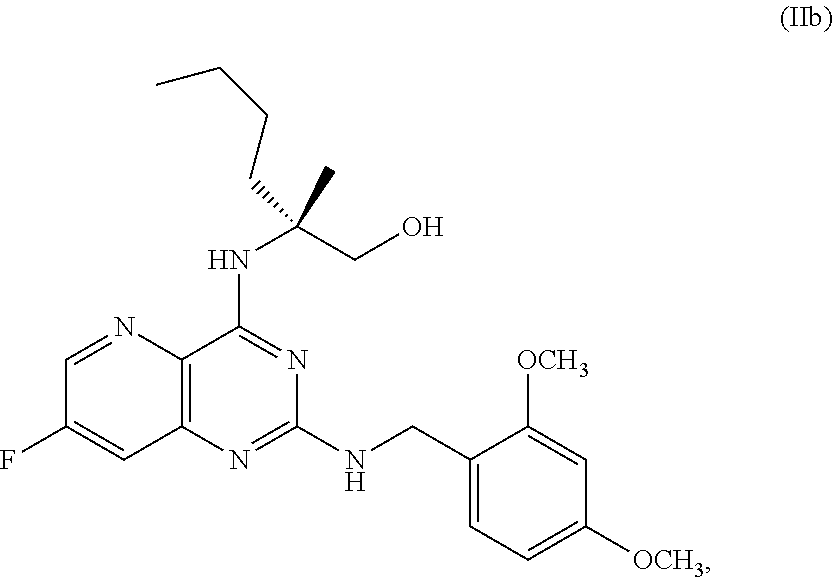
N(C(CO)(C)CCCC)C1=NC(NCC2=CC=C([OCH3])C=C2[OCH3])=NC2=C1N=CC(F)=C2
